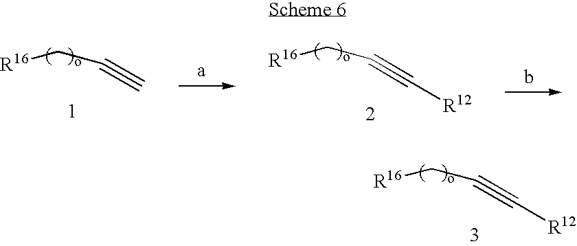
C(C[R16])#C.C(C[R16])#C[R12].C(C[R16])#C[R12]
